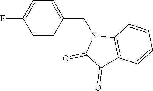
C1=C(F)C=CC(CN2C(=O)C(=O)C3=C2C=CC=C3)=C1
